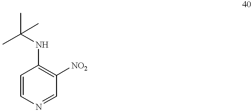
C1=CN=CC([NO2])=C1NC(C)(C)C
